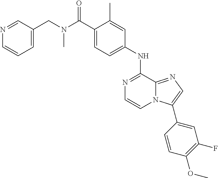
C1(NC2=NC=CN3C2=NC=C3C2=CC(F)=C(OC)C=C2)=CC=C(C(N(CC2=CC=CN=C2)C)=O)C(C)=C1
